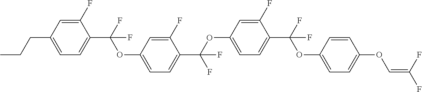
C1(F)=CC(CCC)=CC=C1C(F)(OC1=CC=C(C(OC2=CC=C(C(F)(OC3=CC=C(OC=C(F)F)C=C3)F)C(F)=C2)(F)F)C(F)=C1)F
